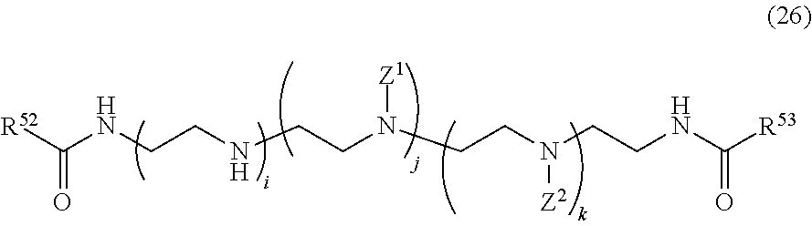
[R52]C(NCCNCCN(CCN(CCNC([R53])=O)[Z2])[Z1])=O
